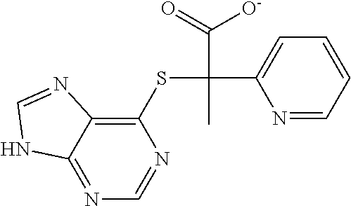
C1(SC(C2=CC=CC=N2)(C(=O)[O-])C)=C2C(=NC=N1)NC=N2
